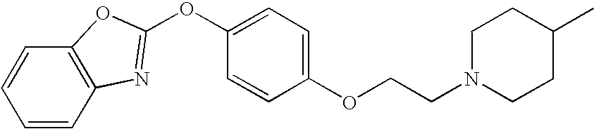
C1=CC2=C(C=C1)OC(OC1=CC=C(OCCN3CCC(C)CC3)C=C1)=N2
